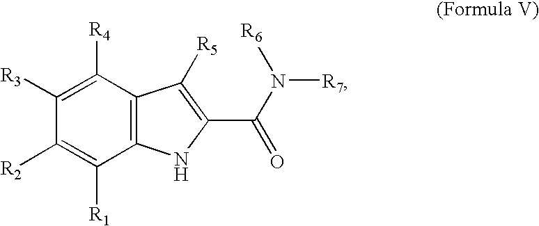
C12=C(C([R4])=C([R3])C([R2])=C1[R1])C([R5])=C(C(=O)N([R7])[R6])N2
